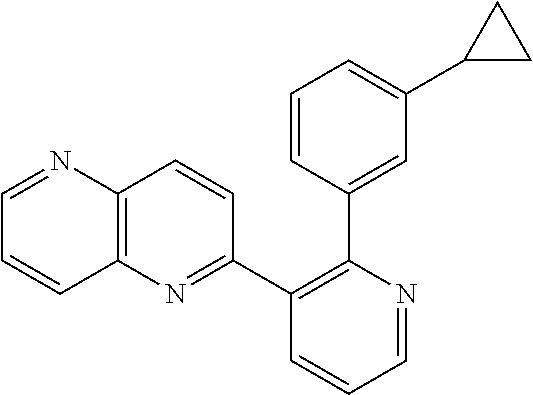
C1(C2=NC3=C(C=C2)N=CC=C3)=C(C2=CC(C3CC3)=CC=C2)N=CC=C1
